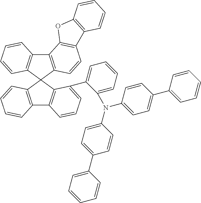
C12=C(C3(C4=C1C=CC=C4)C1=C(C4=C3C(C3=CC=CC=C3N(C3=CC=C(C5=CC=CC=C5)C=C3)C3=CC=C(C5=CC=CC=C5)C=C3)=CC=C4)C=CC=C1)C=CC1=C2OC2=C1C=CC=C2
